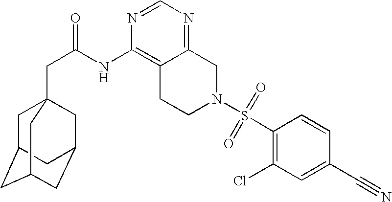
C1C2CC3CC(CC1(CC(=O)NC1=C4C(=NC=N1)CN(S(C1=C(Cl)C=C(C#N)C=C1)(=O)=O)CC4)C3)C2
